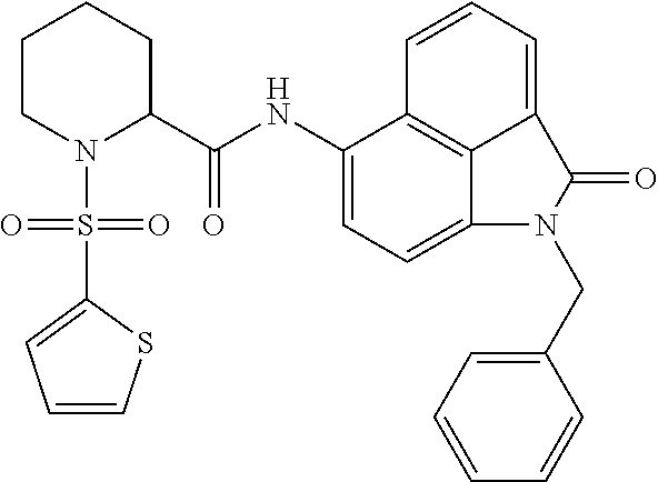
C1(NC(C2CCCCN2S(=O)(C2=CC=CS2)=O)=O)=CC=C2C3=C1C=CC=C3C(=O)N2CC1=CC=CC=C1
